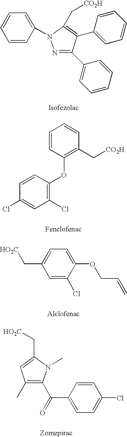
C1=CC(N2N=C(C3=CC=CC=C3)C(C3=CC=CC=C3)=C2C[CO2H])=CC=C1.C1(Cl)=C(OC2=C(C[CO2H])C=CC=C2)C=CC(Cl)=C1.C1=C(Cl)C(OCC=C)=CC=C1C[HO2C].C1(C)=C(C(C2=CC=C(Cl)C=C2)=O)N(C)C(C[HO2C])=C1
